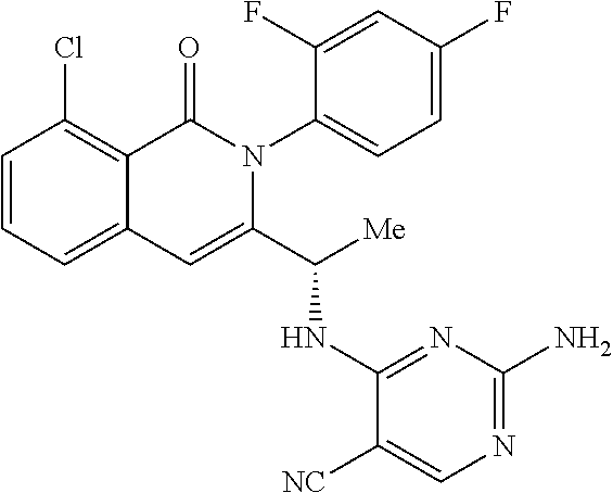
C1(Cl)=C2C(=CC=C1)C=C(C([Me])NC1=NC(N)=NC=C1[NC])N(C1=CC=C(F)C=C1F)C2=O
